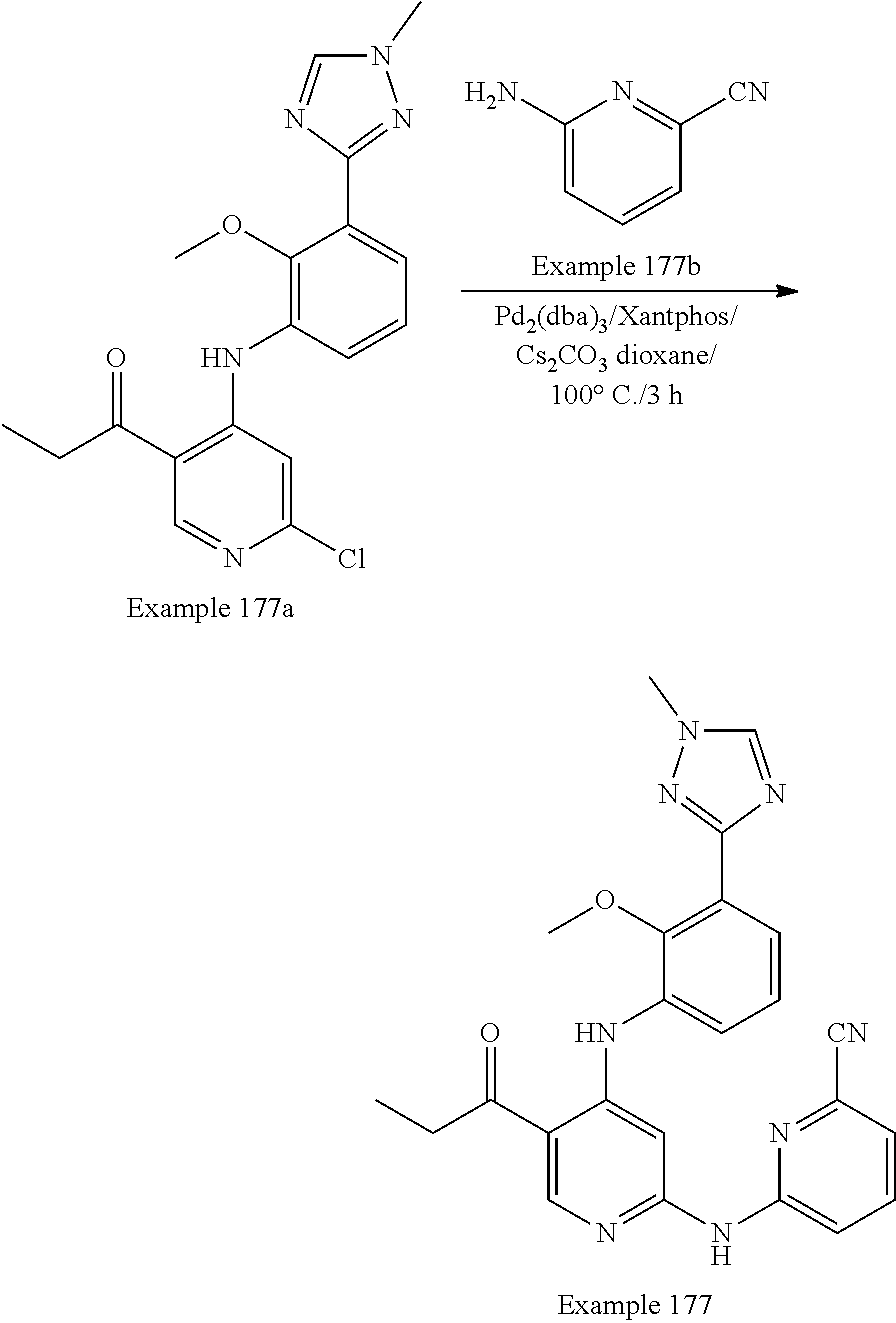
N1(C)C=NC(C2=C(OC)C(NC3=CC(NC4=CC=CC([CN])=N4)=NC=C3C(CC)=O)=CC=C2)=N1.C1=NC(C2=CC=CC(NC3=C(C(CC)=O)C=NC(Cl)=C3)=C2OC)=NN1C.C1(N)=CC=CC([CN])=N1
